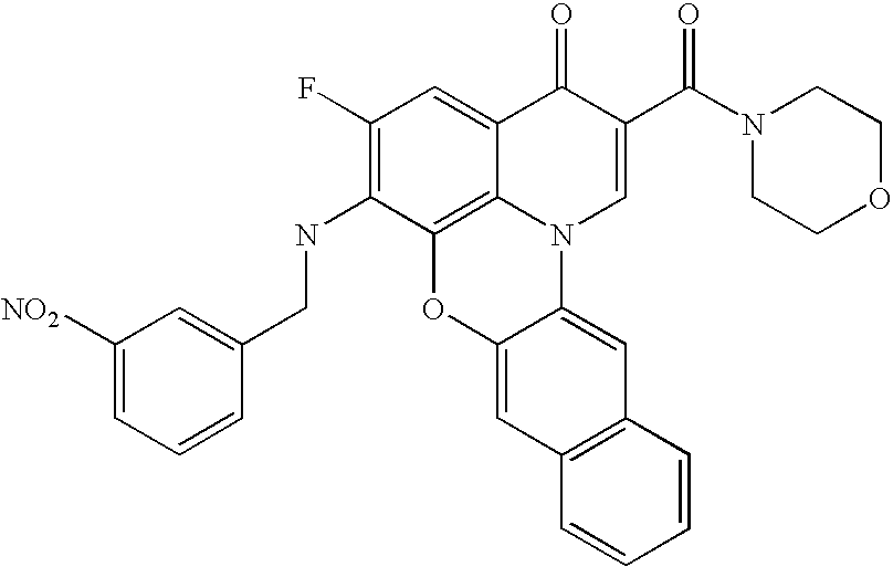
C1(F)=C(NCC2=CC([NO2])=CC=C2)C2=C3C(=C1)C(=O)C(C(N1CCOCC1)=O)=CN3C1=CC3=C(C=C1O2)C=CC=C3
